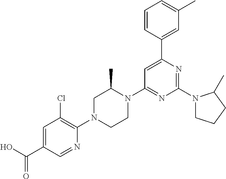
OC(C1=CC(Cl)=C(N2CCN(C3=NC(N4CCCC4C)=NC(C4=CC(C)=CC=C4)=C3)C(C)C2)N=C1)=O
